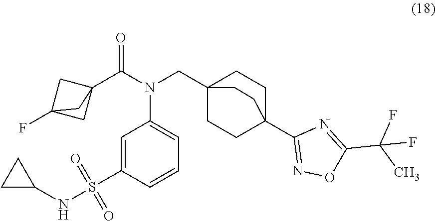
C12(C(N(CC34CCC(C5=NOC(C(C)(F)F)=N5)(CC3)CC4)C3=CC=CC(S(NC4CC4)(=O)=O)=C3)=O)CC(F)(C1)C2
